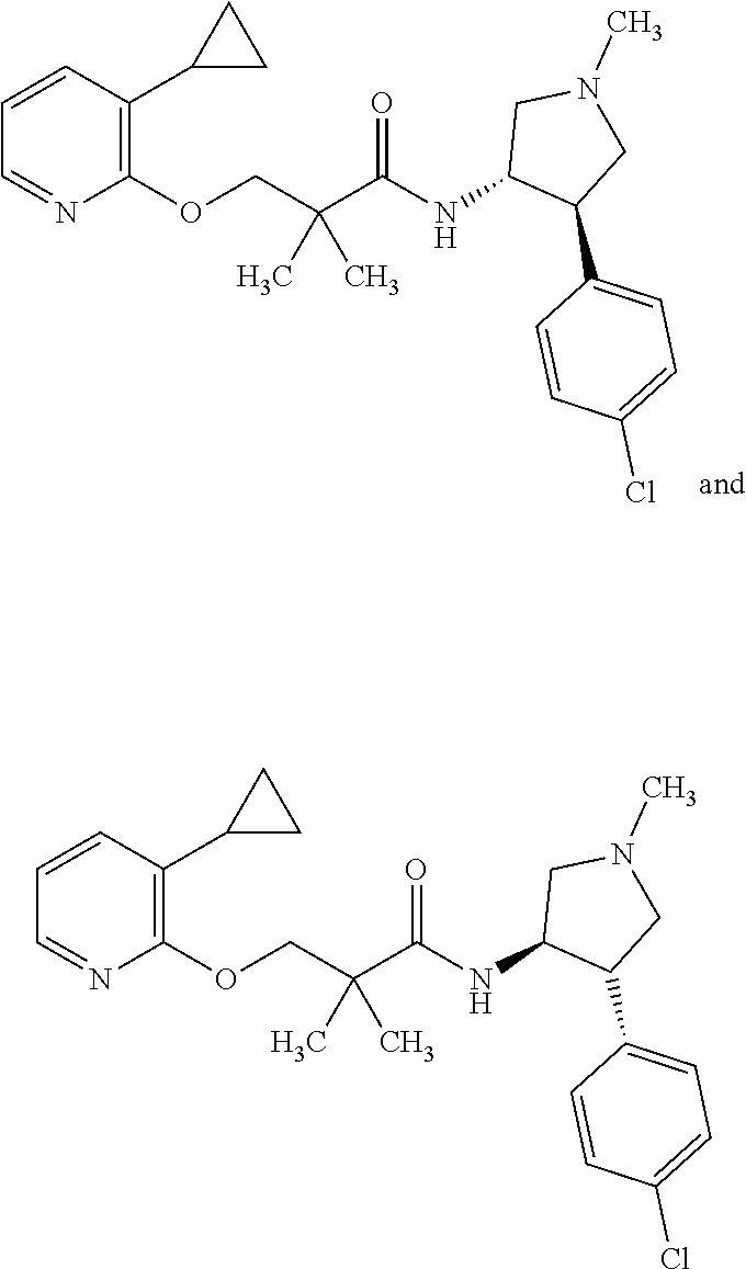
C1=CC=NC(OCC(C(NC2C(C3=CC=C(Cl)C=C3)CN(C)C2)=O)(C)C)=C1C1CC1.C1=CC=NC(OCC(C(NC2C(C3=CC=C(Cl)C=C3)CN(C)C2)=O)(C)C)=C1C1CC1
